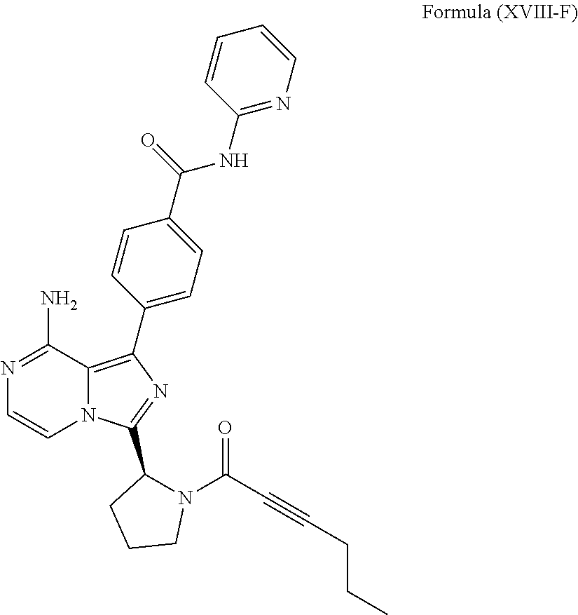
C1(NC(C2=CC=C(C3=C4N(C=CN=C4N)C(C4N(C(C#CCCC)=O)CCC4)=N3)C=C2)=O)=NC=CC=C1
